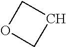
C1OCC1
